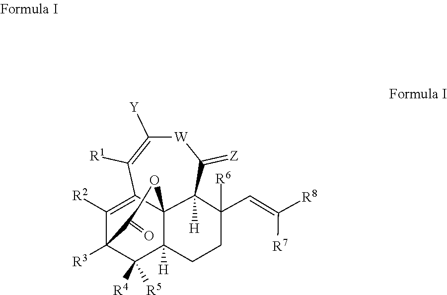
C1([R2])=C2C34C([H])(C([R4])([R5])C1([R3])C(=O)O3)CCC(C=C([R8])[R7])([R6])C4([H])C(=[Z])[W]C([Y])=C2[R1]
